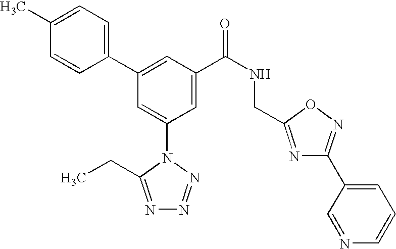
C1(C2=CC(C(NCC3=NC(C4=CC=CN=C4)=NO3)=O)=CC(N3C(CC)=NN=N3)=C2)=CC=C(C)C=C1
